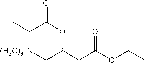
C(C(CC(OCC)=O)OC(=O)CC)[(H3C)3+N]
